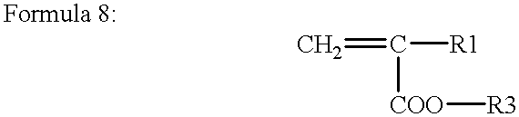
C=C([COO][R3])[R1]
